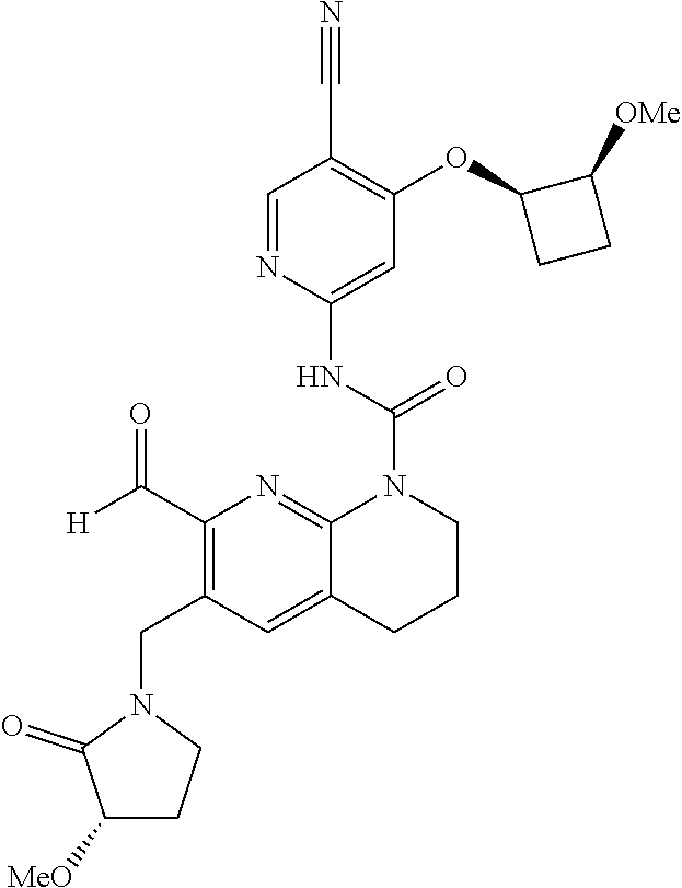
C1(C#N)=C(OC2C([OMe])CC2)C=C(NC(=O)N2C3=NC(C([H])=O)=C(CN4C(=O)C([MeO])CC4)C=C3CCC2)N=C1
